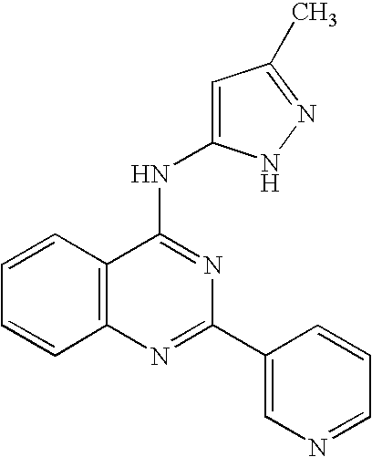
C12=C(N=C(C3=CN=CC=C3)N=C1NC1=CC(C)=NN1)C=CC=C2
